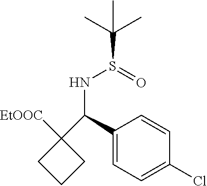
C(S(=O)NC(C1([EtOOC])CCC1)C1=CC=C(Cl)C=C1)(C)(C)C
